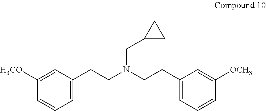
C1([H3CO])=CC(CCN(CCC2=CC=CC([OCH3])=C2)CC2CC2)=CC=C1
